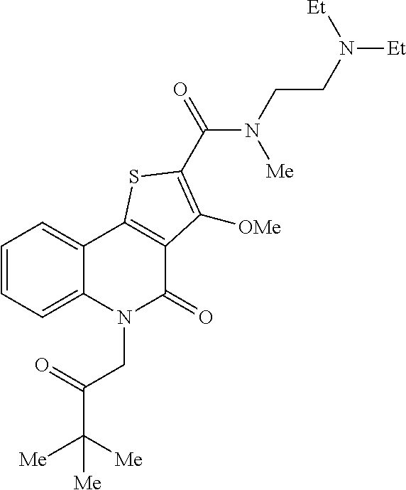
C1=CC=C2C(=C1)C1=C(C(=O)N2CC(C([Me])([Me])[Me])=O)C([OMe])=C(C(N(CCN([Et])[Et])[Me])=O)S1
